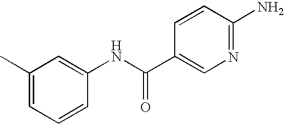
C1(C)=CC=CC(NC(C2=CN=C(N)C=C2)=O)=C1
